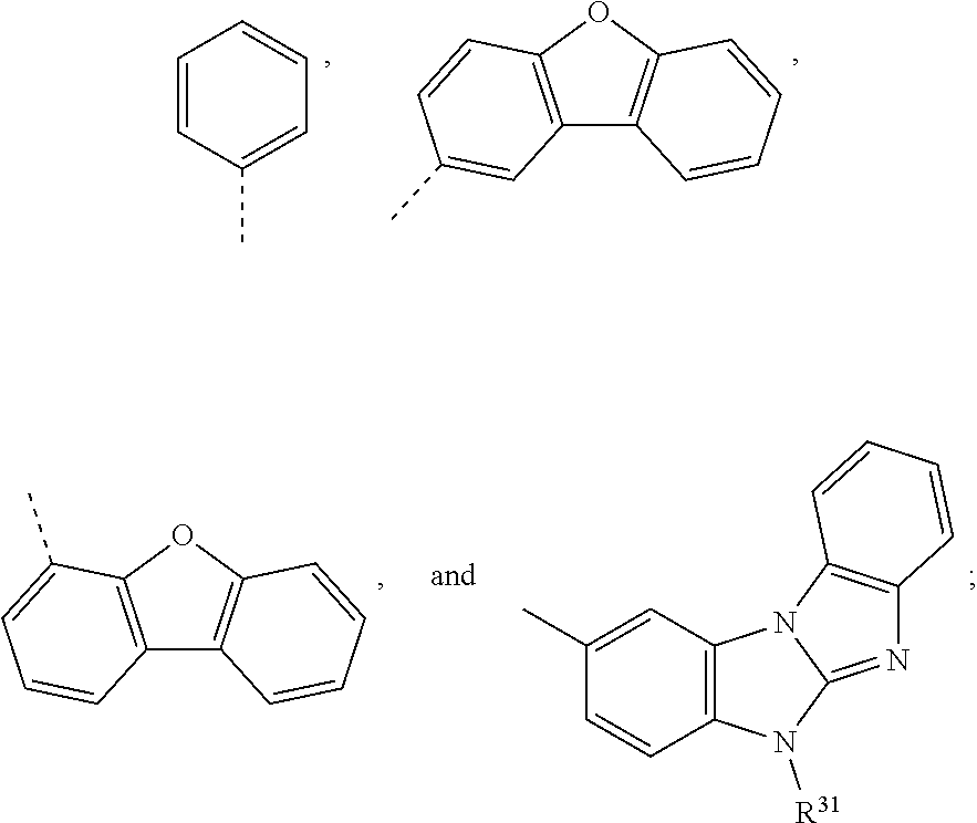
C1=C(C)C=CC=C1.C12=C(C=CC(C)=C1)OC1=C2C=CC=C1.C12=C(C=C(C)C=C1)N1C(=NC3=C1C=CC=C3)N2[R31].C12=C(C(C)=CC=C1)OC1=C2C=CC=C1
